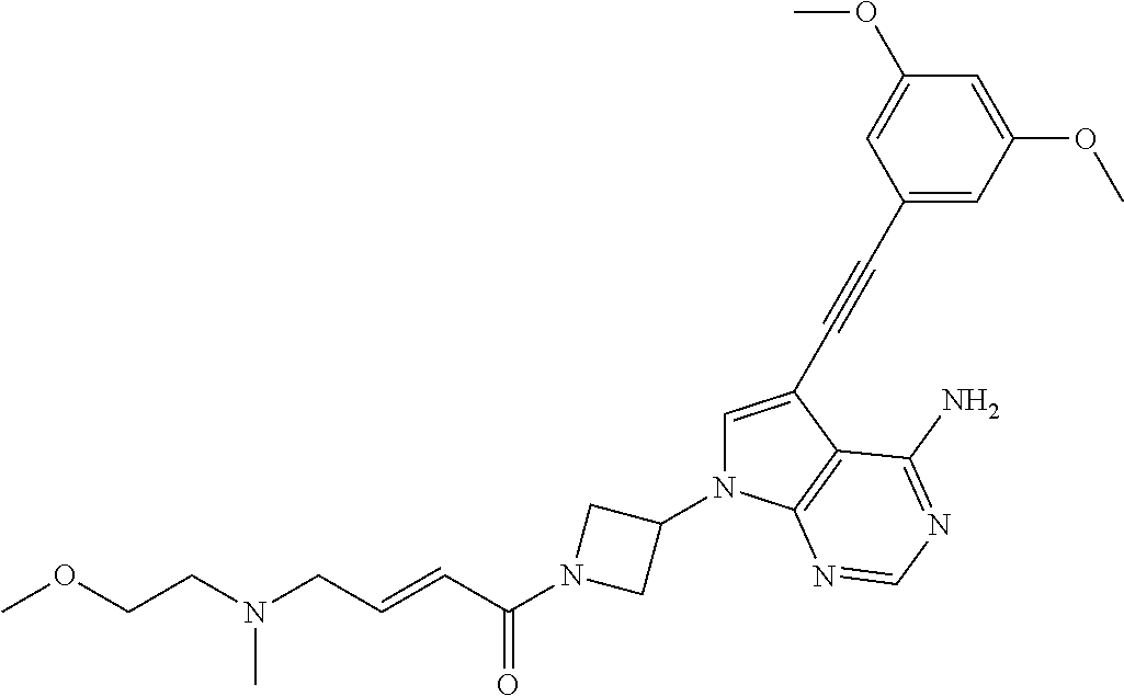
C1=C(C#CC2=CC(OC)=CC(OC)=C2)C2=C(N1C1CN(C(C=CCN(CCOC)C)=O)C1)N=CN=C2N
